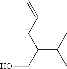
C=CCC(CO)C(C)C
